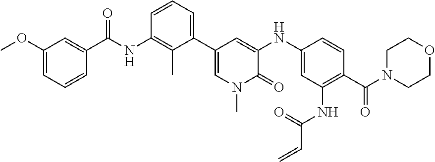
C1=CC(C(NC2=C(C)C(C3=CN(C)C(=O)C(NC4=CC(NC(C=C)=O)=C(C(N5CCOCC5)=O)C=C4)=C3)=CC=C2)=O)=CC(OC)=C1
